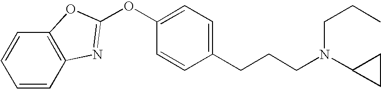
C1(CCCN(C2CC2)CCC)=CC=C(OC2=NC3=C(C=CC=C3)O2)C=C1
